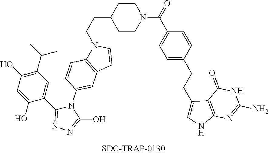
C1CN(C(C2=CC=C(CCC3=CNC4=C3C(=O)NC(N)=N4)C=C2)=O)CCC1CCN1C2=C(C=C1)C=C(N1C(C3=CC(C(C)C)=C(O)C=C3O)=NN=C1O)C=C2
